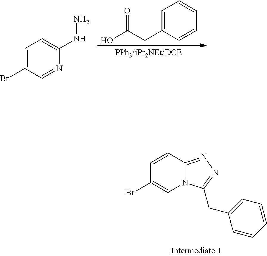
C1=CC2=NN=C(CC3=CC=CC=C3)N2C=C1Br.C1=C(CC(=O)O)C=CC=C1.C1=C(Br)C=NC(NN)=C1
